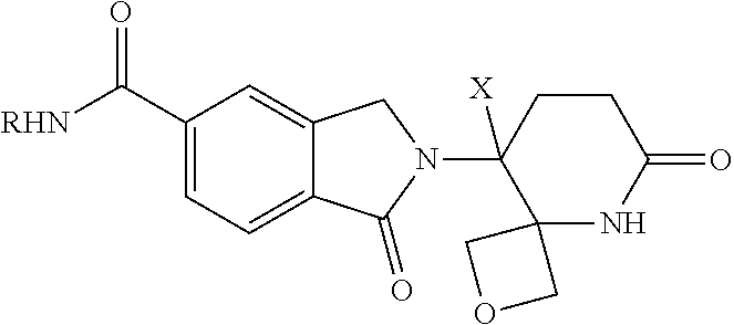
C1=C(C(=O)[RHN])C=C2C(=C1)C(=O)N(C1([X])C3(NC(=O)CC1)COC3)C2
